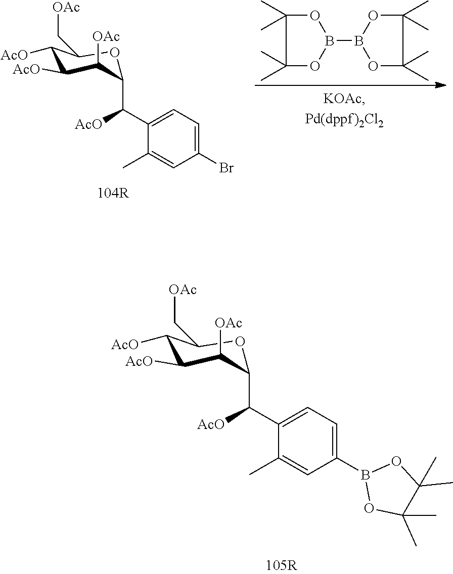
C(C1C([OAc])C([AcO])C([AcO])C(C[OAc])O1)(C1=CC=C(B2OC(C)(C)C(C)(C)O2)C=C1C)[AcO].C(C1C([OAc])C([AcO])C([AcO])C(C[OAc])O1)(C1=CC=C(Br)C=C1C)[AcO].O1C(C)(C)C(C)(C)OB1B1OC(C)(C)C(C)(C)O1
